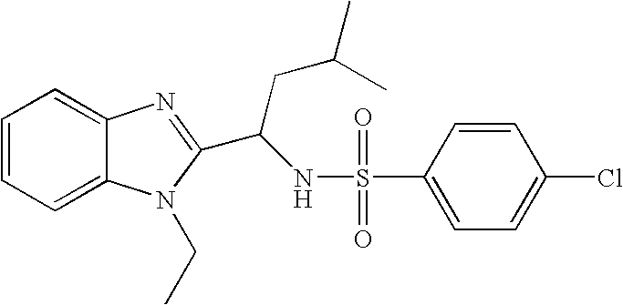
C1=CC=C2C(=C1)N=C(C(NS(=O)(=O)C1=CC=C(Cl)C=C1)CC(C)C)N2CC
